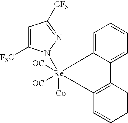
C1=C2C(=CC=C1)C1=C(C=CC=C1)[Re]2([Co])([OC])([OC])N1C([F3C])=CC([CF3])=N1
